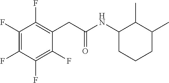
C(NC1CCCC(C)C1C)(=O)CC1=C(F)C(F)=C(F)C(F)=C1F
